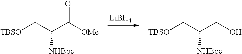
[TBSO]CC(C([OMe])=O)[NHBoc].[LiBH4].[TBSO]CC(CO)[NHBoc]
